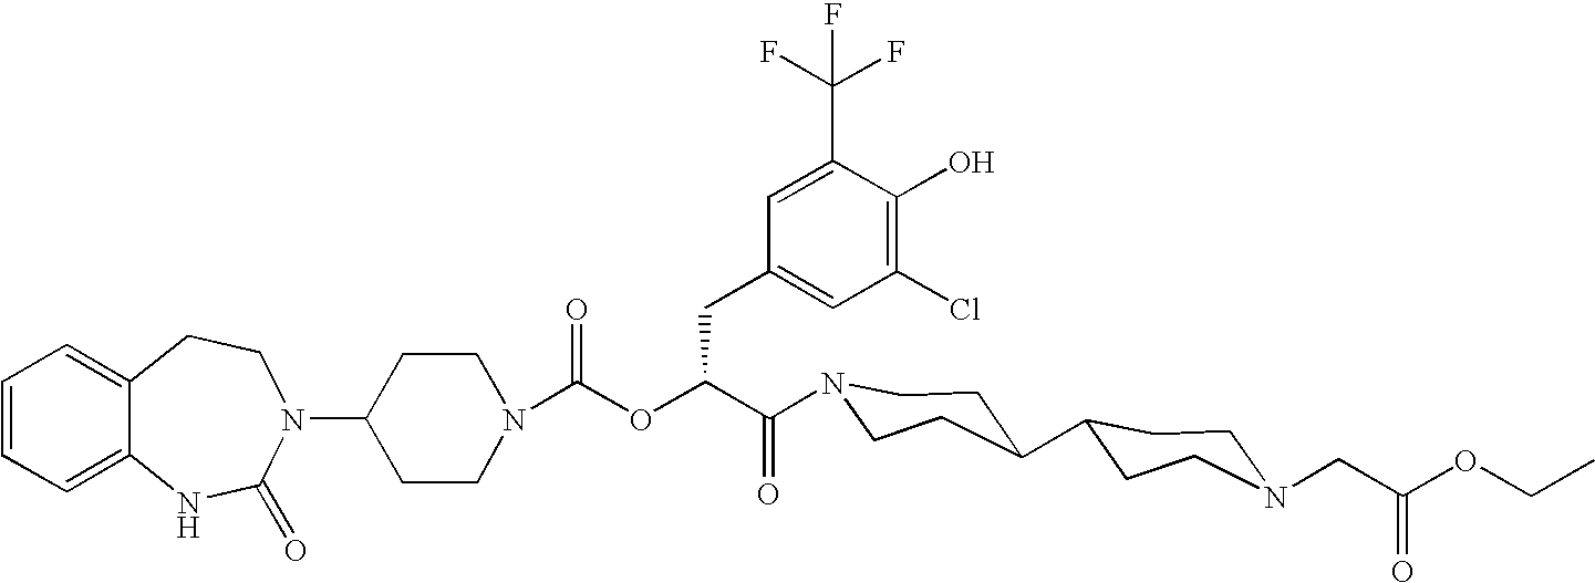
C12=CC=CC=C1NC(=O)N(C1CCN(C(OC(C(=O)N3CCC(C4CCN(CC(OCC)=O)CC4)CC3)CC3=CC(Cl)=C(O)C(C(F)(F)F)=C3)=O)CC1)CC2
